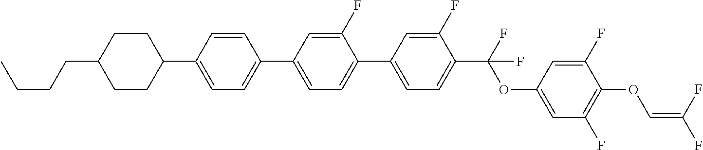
C1=C(C2=CC=C(C3=CC=C(C4CCC(CCCC)CC4)C=C3)C=C2F)C=C(F)C(C(F)(OC2=CC(F)=C(OC=C(F)F)C(F)=C2)F)=C1
